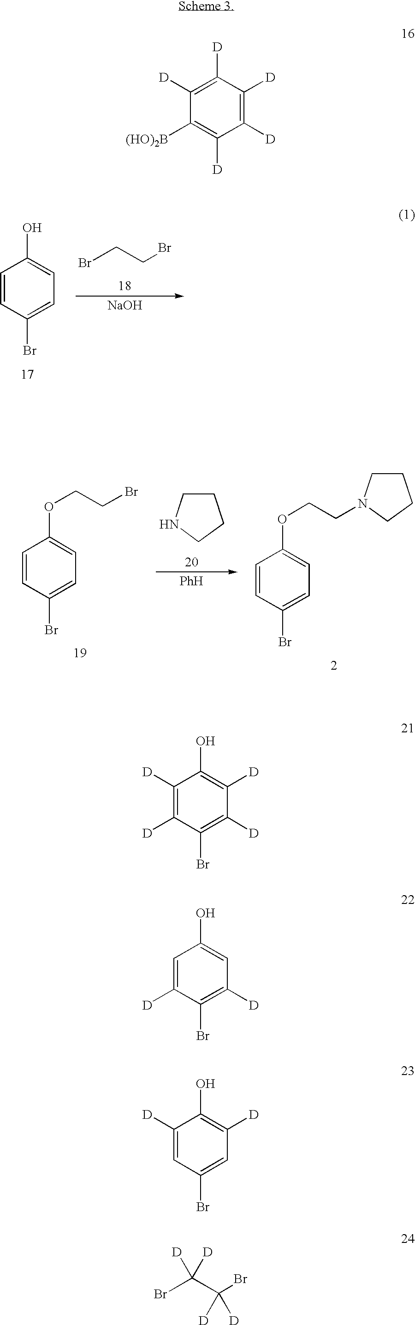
C1=CC(Br)=CC=C1O.BrCCBr.[NaOH].C1=CC(Br)=CC=C1OCCBr.C1CNCC1.[PhH].C1=CC(Br)=CC=C1OCCN1CCCC1.C1([(HO)2B])=C([D])C([D])=C([D])C([D])=C1[D].C1([D])=C([D])C(Br)=C([D])C([D])=C1O.C1(Br)=C([D])C=C(O)C=C1[D].C1([D])=CC(Br)=CC([D])=C1O.BrC(C(Br)([D])[D])([D])[D]
